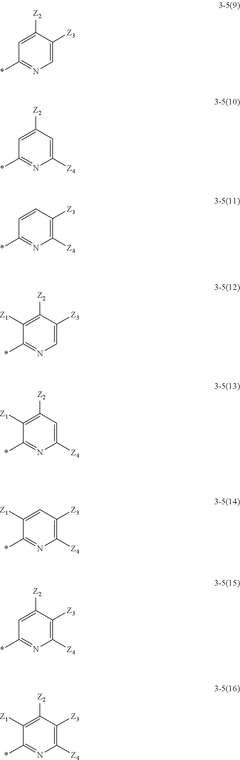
*C1=NC=C([Z3])C([Z2])=C1.*C1=NC([Z4])=CC([Z2])=C1.*C1=NC([Z4])=C([Z3])C=C1.*C1=NC=C([Z3])C([Z2])=C1[Z1].*C1=NC([Z4])=CC([Z2])=C1[Z1].*C1=NC([Z4])=C([Z3])C=C1[Z1].*C1=NC([Z4])=C([Z3])C([Z2])=C1.*C1=NC([Z4])=C([Z3])C([Z2])=C1[Z1]
